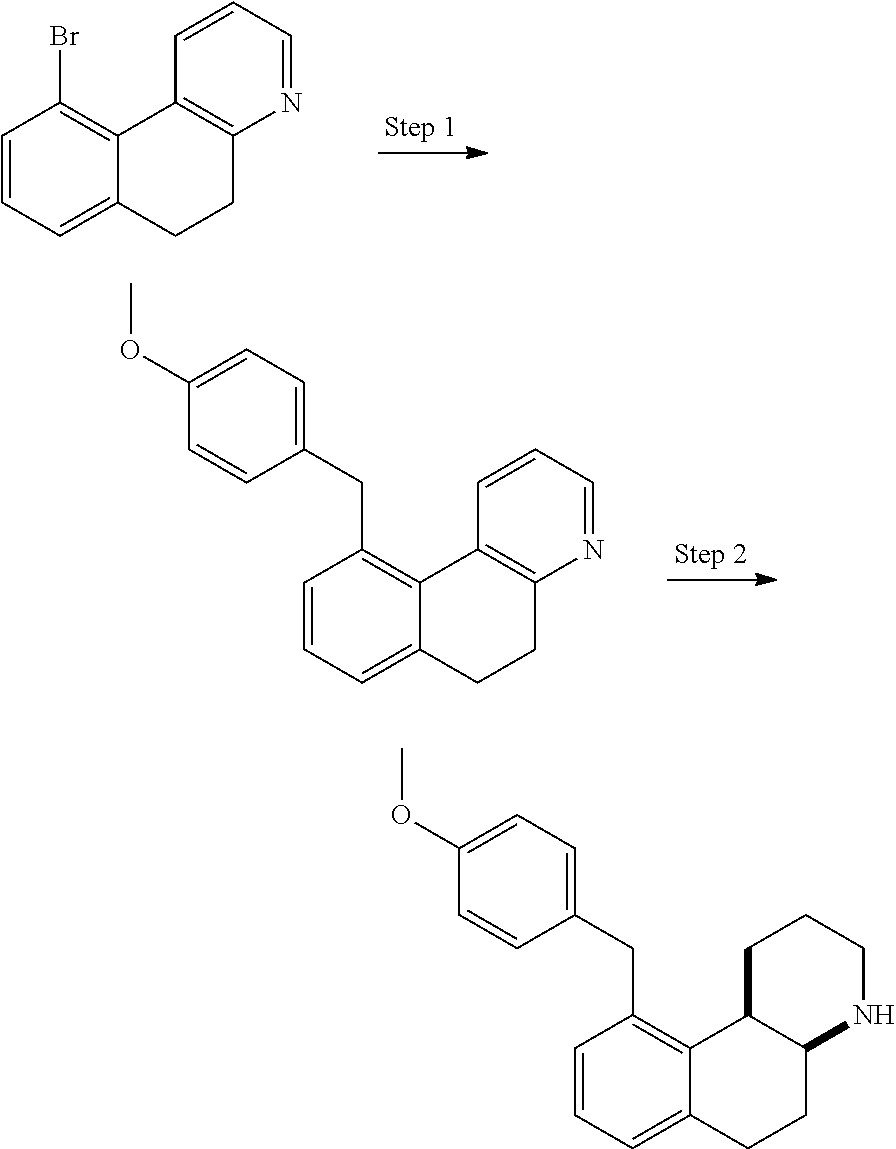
C1=CC=C2C(=C1Br)C1=C(CC2)N=CC=C1.C1=CC=C2C(=C1CC1=CC=C(OC)C=C1)C1=C(CC2)N=CC=C1.C1=CC=C2C(=C1CC1=CC=C(OC)C=C1)C1C(CC2)NCCC1
